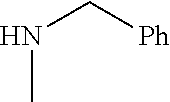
N(C[Ph])C
